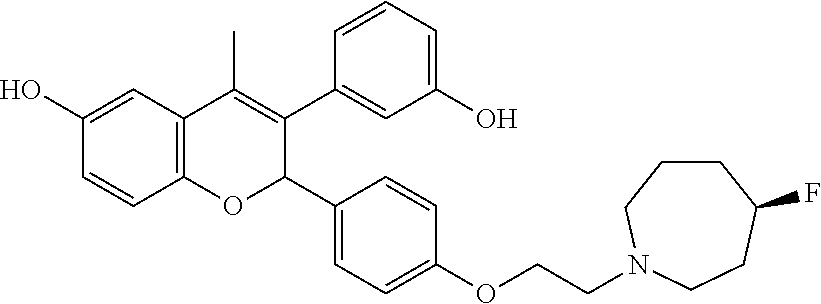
C12=C(C=C(O)C=C1)C(C)=C(C1=CC(O)=CC=C1)C(C1=CC=C(OCCN3CCCC(F)CC3)C=C1)O2
